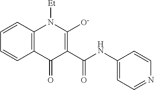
C1=CC2=C(C=C1)C(=O)C(C(NC1=CC=NC=C1)=O)=C([O-])N2[Et]
